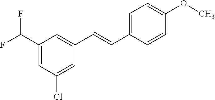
C1(C(F)F)=CC(Cl)=CC(C=CC2=CC=C(OC)C=C2)=C1
